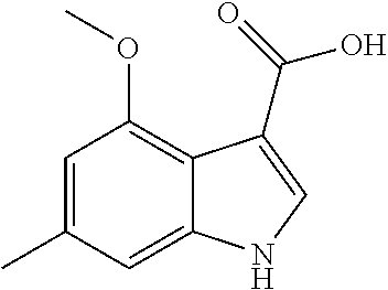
C1=C(C)C=C2C(=C1OC)C(C(=O)O)=CN2
